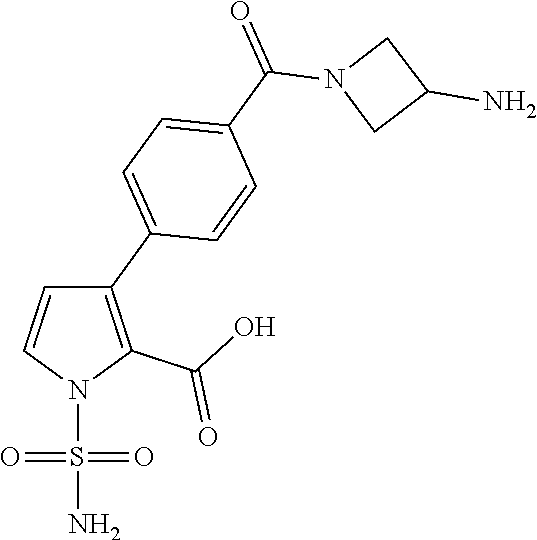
C1(C2=CC=C(C(=O)N3CC(N)C3)C=C2)=C(C(O)=O)N(S(=O)(=O)N)C=C1
